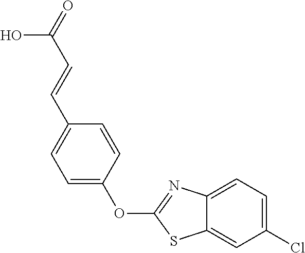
C1=C(OC2=NC3=CC=C(Cl)C=C3S2)C=CC(C=CC(=O)O)=C1
